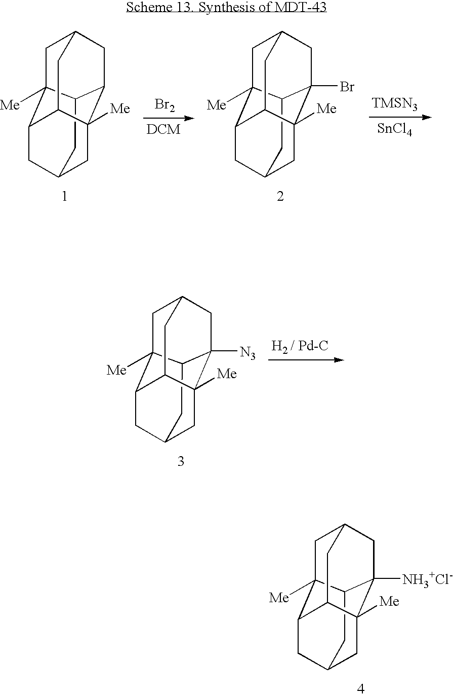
C12C3CC4CC1([Me])C1CC(CC3([Me])C1C4)C2.[Br2].C12C3(Br)CC4CC1([Me])C1CC(CC3([Me])C1C4)C2.[TMSN3].[SnCl4].C12C3([N3])CC4CC1([Me])C1CC(CC3([Me])C1C4)C2.C12C3([NH3+Cl-])CC4CC1([Me])C1CC(CC3([Me])C1C4)C2
